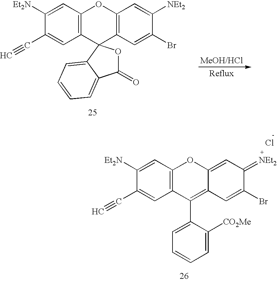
C1([Et2N])=CC2=C(C=C1C#C)C1(C3=C(O2)C=C([NEt2])C(Br)=C3)OC(=O)C2=CC=CC=C12.C1([Et2N])=CC2=C(C=C1C#C)C(C1=CC=CC=C1[CO2Me])=C1C(=CC(=[NEt2])C(Br)=C1)O2.Cl
